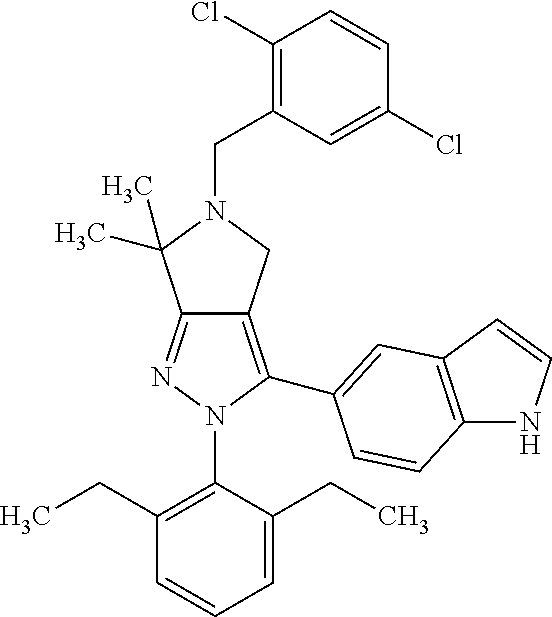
C12=NN(C3=C(CC)C=CC=C3CC)C(C3=CC4=C(NC=C4)C=C3)=C1CN(CC1=C(Cl)C=CC(Cl)=C1)C2(C)C
